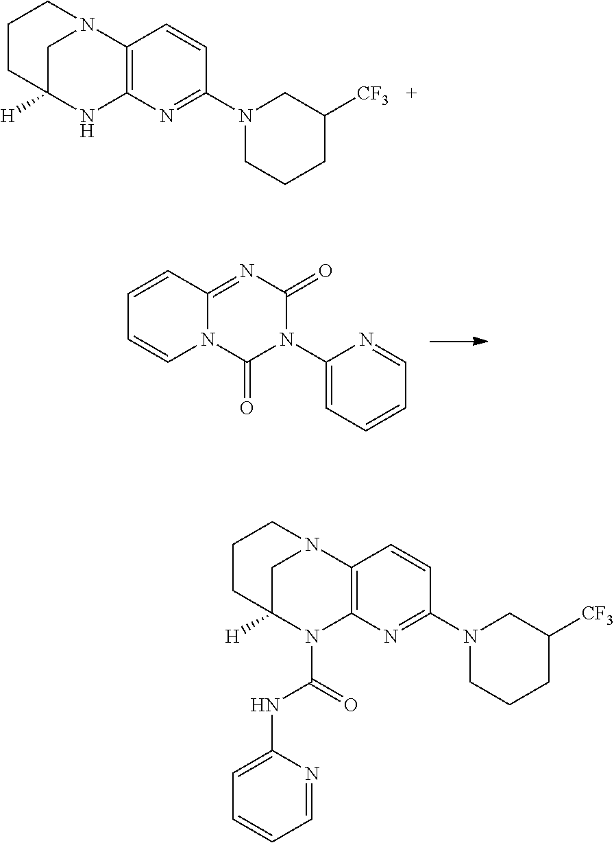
C12=NC(=O)N(C3=CC=CC=N3)C(=O)N1C=CC=C2.C12=C(N=C(N3CCCC([CF3])C3)C=C1)NC1([H])CN2CCC1.C12=C(N=C(N3CCCC([CF3])C3)C=C1)N(C(=O)NC1=CC=CC=N1)C1([H])CN2CCC1
